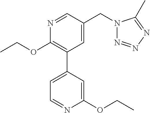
C1(OCC)=C(C2=CC=NC(OCC)=C2)C=C(CN2N=NN=C2C)C=N1
